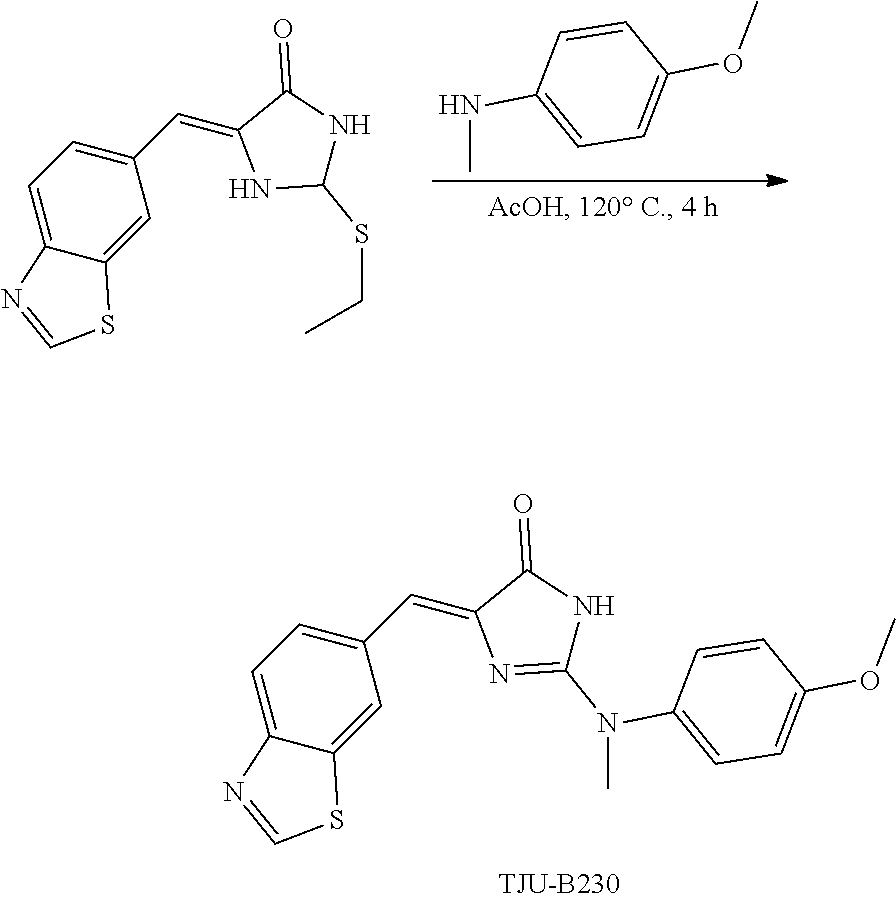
C1=C2C(=CC(C=C3NC(SCC)NC3=O)=C1)SC=N2.N(C1=CC=C(OC)C=C1)C.C1=C2C(=CC(C=C3N=C(N(C4=CC=C(OC)C=C4)C)NC3=O)=C1)SC=N2
